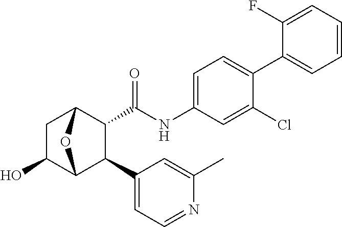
C1(Cl)=CC(NC(C2C(C3=CC=NC(C)=C3)C3OC2CC3O)=O)=CC=C1C1=CC=CC=C1F
